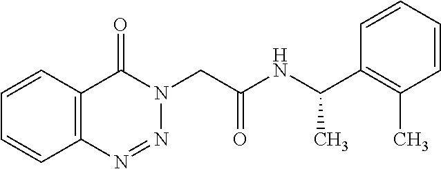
C12=C(N=NN(CC(NC(C3=C(C)C=CC=C3)C)=O)C1=O)C=CC=C2
